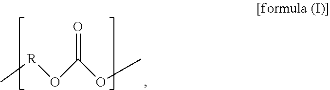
C[R]OC(OC)=O
